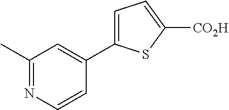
C1(C)=NC=CC(C2=CC=C([CO2H])S2)=C1
